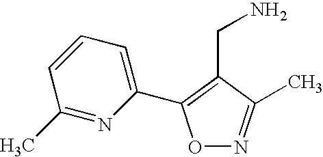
O1N=C(C)C(CN)=C1C1=CC=CC(C)=N1
